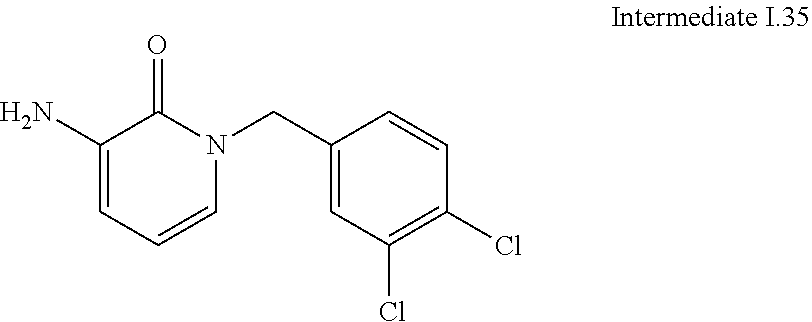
C1(N)=CC=CN(CC2=CC(Cl)=C(Cl)C=C2)C1=O
